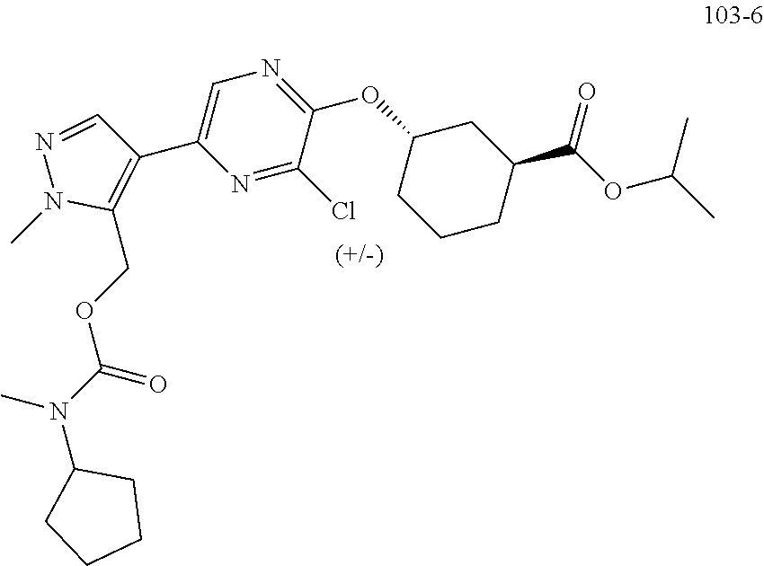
C1(OC2CCCC(C(OC(C)C)=O)C2)=NC=C(C2=C(COC(N(C)C3CCCC3)=O)N(C)N=C2)N=C1Cl
